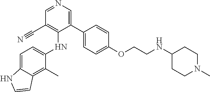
C1(C)=C2C(=CC=C1NC1=C(C#N)C=NC=C1C1=CC=C(OCCNC3CCN(C)CC3)C=C1)NC=C2
